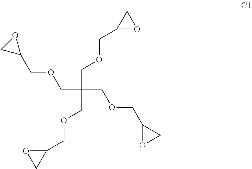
C(C(COCC1OC1)(COCC1OC1)COCC1OC1)OCC1OC1
